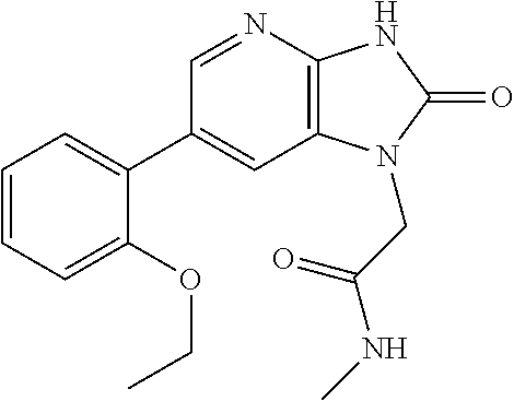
C1(C2=CC=CC=C2OCC)=CC2=C(N=C1)NC(=O)N2CC(NC)=O
